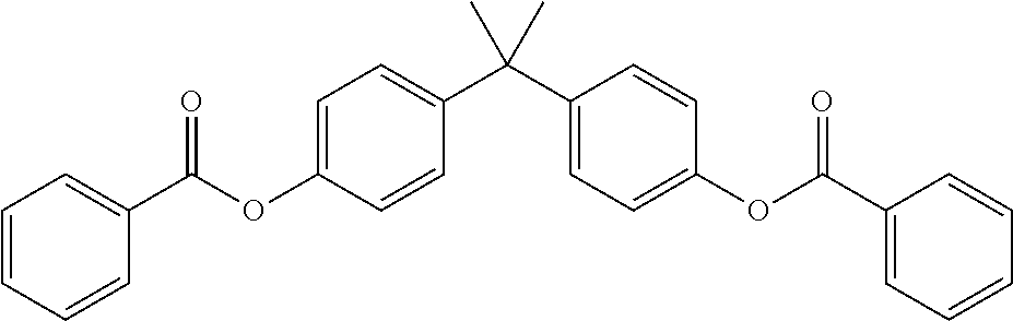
C1=C(OC(C2=CC=CC=C2)=O)C=CC(C(C2=CC=C(OC(C3=CC=CC=C3)=O)C=C2)(C)C)=C1
